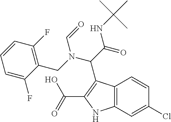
C(C(NC(C)(C)C)=O)(N(C=O)CC1=C(F)C=CC=C1F)C1=C(C(O)=O)NC2=C1C=CC(Cl)=C2
